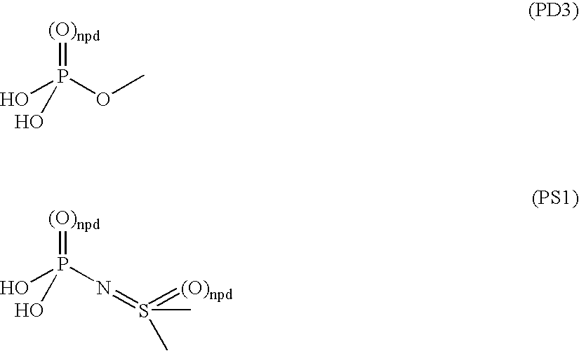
OP(OC)(=[(O)npd])O.OP(N=S(=[(O)npd])(C)C)(=[(O)npd])O
